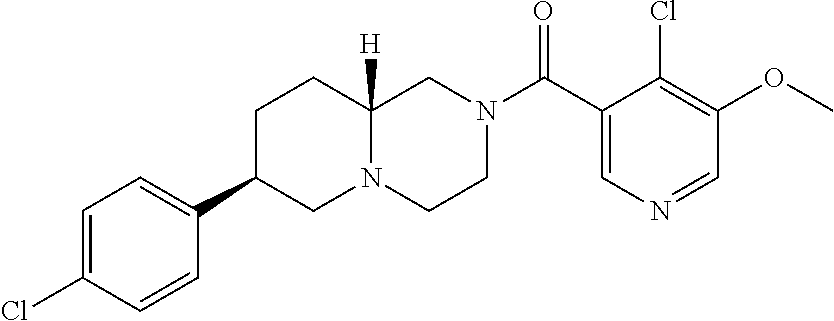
C1=NC=C(C(N2CCN3C([H])(C2)CCC(C2=CC=C(Cl)C=C2)C3)=O)C(Cl)=C1OC
